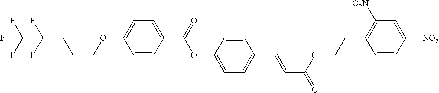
C1=CC(C=CC(=O)OCCC2=C([O2N])C=C([NO2])C=C2)=CC=C1OC(=O)C1=CC=C(OCCCC(F)(F)C(F)(F)F)C=C1
